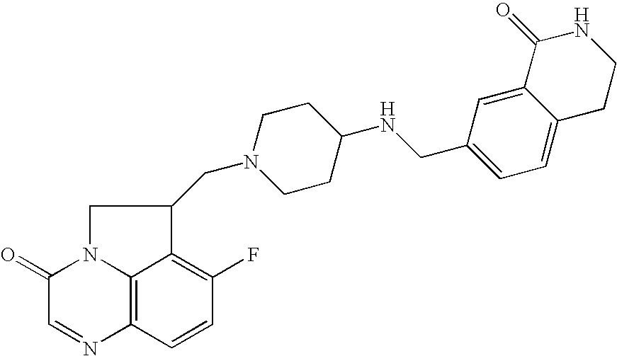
C1(=O)C=NC2=C3N1CC(CN1CCC(NCC4=CC=C5C(=C4)C(=O)NCC5)CC1)C3=C(F)C=C2
